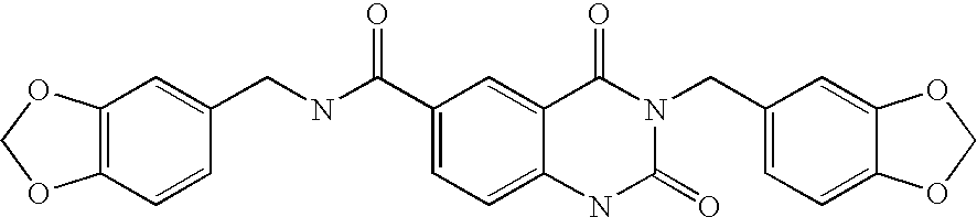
C1=CC(CNC(C2=CC=C3C(=C2)C(=O)N(CC2=CC=C4C(=C2)OCO4)C(=O)N3)=O)=CC2=C1OCO2
